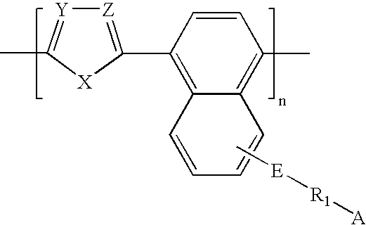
C1(C)=[Y][Z]=C(C2=C3C(=C(C)C=C2)C=CC=C3)[X]1.C[E][R1][A]
